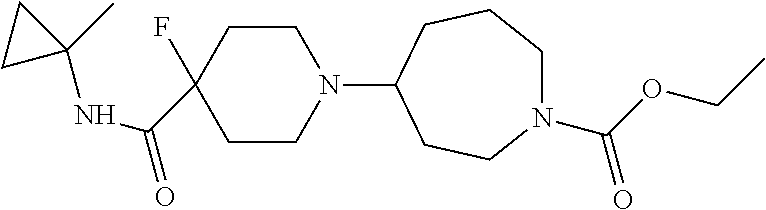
C1CN(C2CCN(C(OCC)=O)CCC2)CCC1(F)C(NC1(C)CC1)=O
